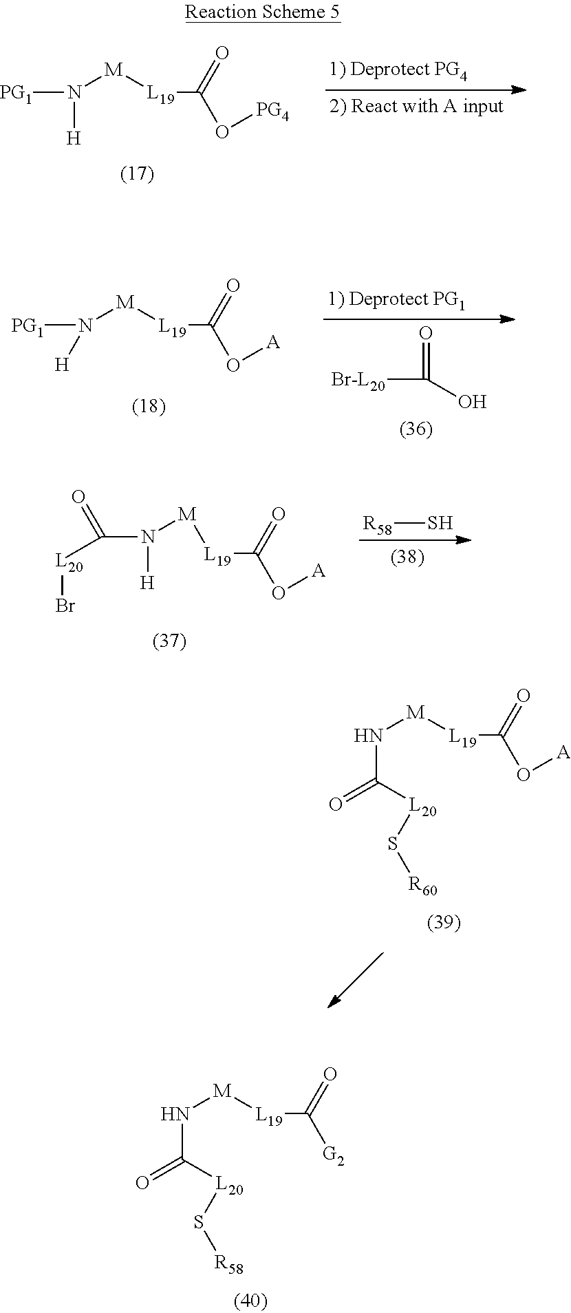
N([H])([M][L19]C(=O)O[PG4])[PG1].N([H])([M][L19]C(=O)O[A])[PG1].[Br-L20]C(=O)O.N([M][L19]C(O[A])=O)C(=O)[L20]S[R60].N([M][L19]C([G2])=O)C(=O)[L20]S[R58].[L20](Br)C(=O)N([H])[M][L19]C(=O)O[A].[R58]S
